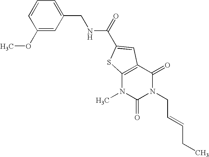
C1=CC(OC)=CC(CNC(=O)C2=CC3=C(N(C)C(=O)N(CC=CCC)C3=O)S2)=C1
